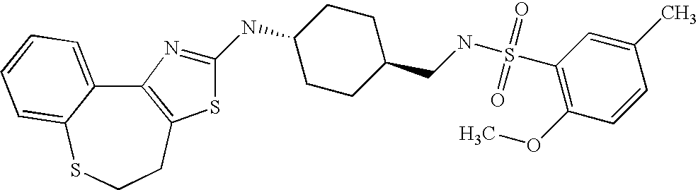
C12=C(CCSC3=CC=CC=C13)SC(NC1CCC(CNS(C3=C(OC)C=CC(C)=C3)(=O)=O)CC1)=N2
